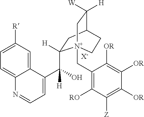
[X-].C1=C([R])C=C2C(=C1)N=CC=C2C([H])(O)C1([H])CC2C([W])([H])C[N+]1(CC1=C([RO])C([Z])=C([OR])C([OR])=C1[OR])CC2
